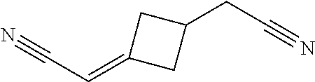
C(=C1CC(CC#N)C1)C#N
